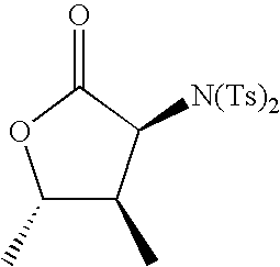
C1(C)C(C)C([N(Ts)2])C(=O)O1
